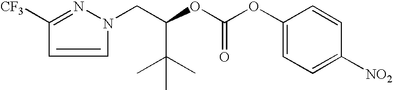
C1([CF3])=NN(CC(OC(OC2=CC=C([NO2])C=C2)=O)C(C)(C)C)C=C1
